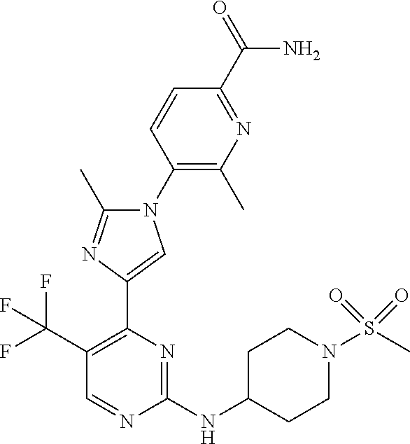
C1(C(F)(F)F)=C(C2=CN(C3=C(C)N=C(C(N)=O)C=C3)C(C)=N2)N=C(NC2CCN(S(C)(=O)=O)CC2)N=C1
